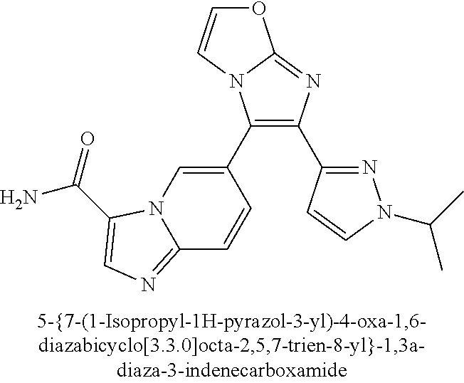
C1(C2=CN3C(=NC=C3C(N)=O)C=C2)=C(C2=NN(C(C)C)C=C2)N=C2N1C=CO2
